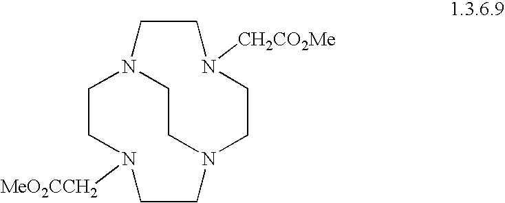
C1CN([MeO2CCH2])CCN2CCN1CCN([CH2CO2Me])CC2
